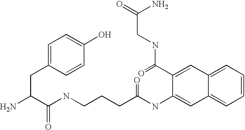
NC(C(NCCCC(NC1=CC2=CC=CC=C2C=C1C(NCC(=O)N)=O)=O)=O)CC1=CC=C(O)C=C1
